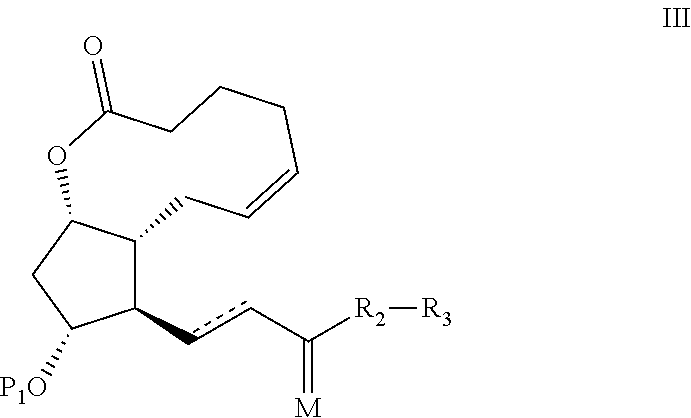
C1(ccC([R2][R3])=[M])C2C(CC1[P1O])OC(=O)CCCC=CC2
